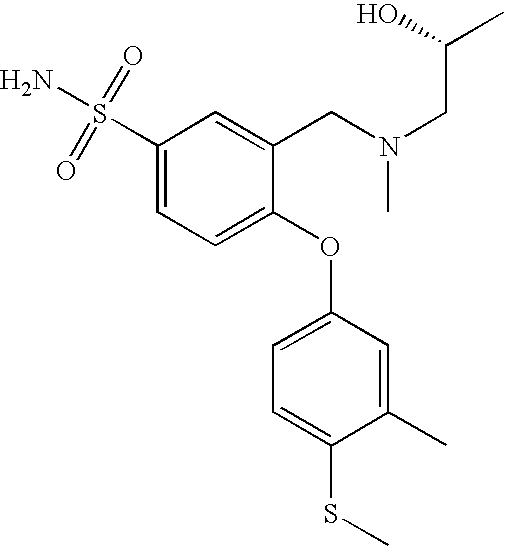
C1(S(N)(=O)=O)=CC=C(OC2=CC=C(SC)C(C)=C2)C(CN(C)CC(C)O)=C1
